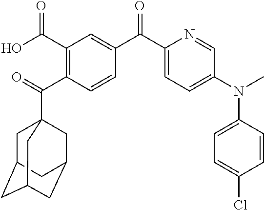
O=C(C1=C(C(O)=O)C=C(C(C2=CC=C(N(C)C3=CC=C(Cl)C=C3)C=N2)=O)C=C1)C12CC3CC(CC(C1)C3)C2
